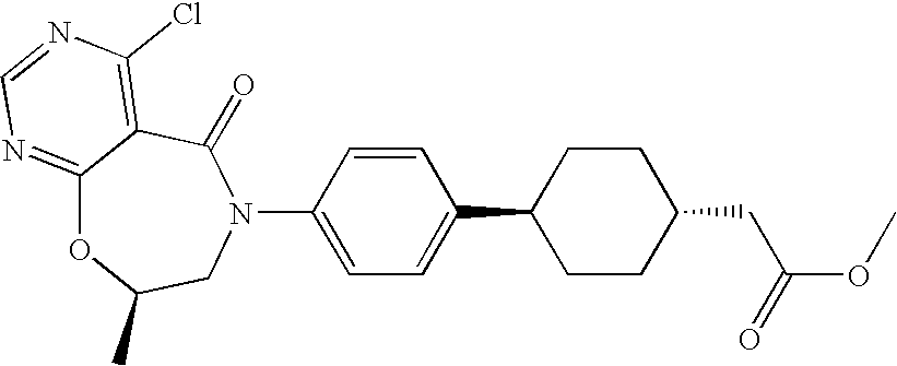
C12=NC=NC(Cl)=C1C(=O)N(C1=CC=C(C3CCC(CC(OC)=O)CC3)C=C1)CC(C)O2
